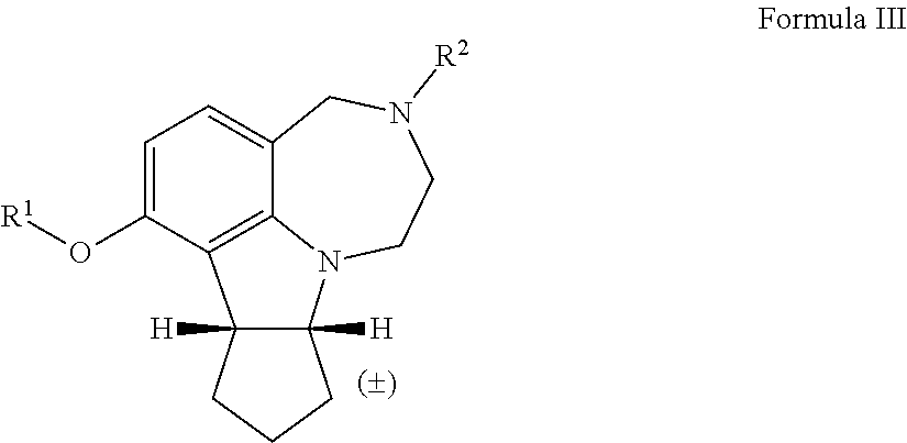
C1=C(O[R1])C2=C3C(=C1)CN([R2])CCN3C1([H])C2([H])CCC1
